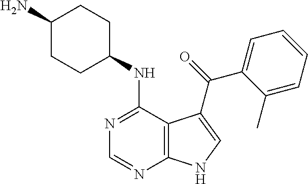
C1(N)CCC(NC2=NC=NC3=C2C(C(=O)C2=CC=CC=C2C)=CN3)CC1
